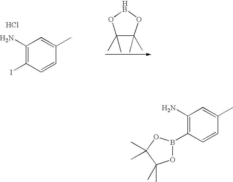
C1(N)=C(I)C=CC(C)=C1.Cl.C1(C)(C)C(C)(C)OBO1.O1B(C2=C(N)C=C(C)C=C2)OC(C)(C)C1(C)C
